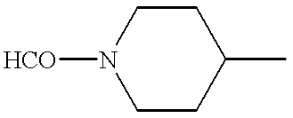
C1N([HCO])CCC(C)C1
